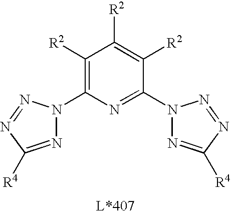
C1(N2N=C([R4])N=N2)=C([R2])C([R2])=C([R2])C(N2N=C([R4])N=N2)=N1
